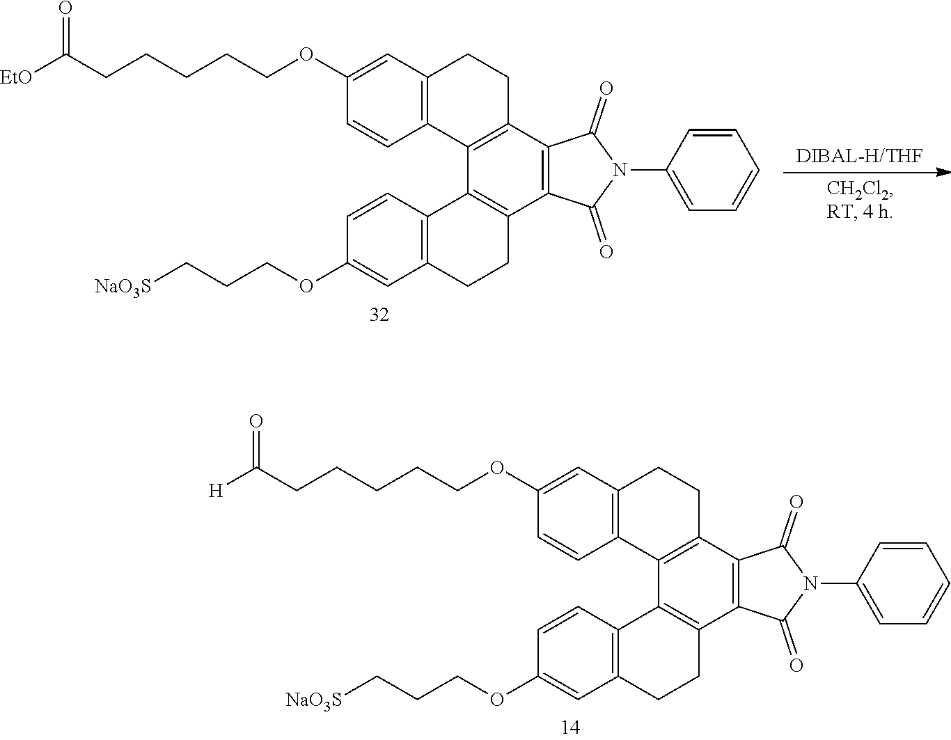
[H]C(CCCCCOC1=CC2=C(C=C1)C1=C(CC2)C2=C(C3=C1C1=C(CC3)C=C(OCCC[NaO3S])C=C1)C(=O)N(C1=CC=CC=C1)C2=O)=O.[EtO]C(CCCCCOC1=CC2=C(C=C1)C1=C(CC2)C2=C(C3=C1C1=C(CC3)C=C(OCCC[NaO3S])C=C1)C(=O)N(C1=CC=CC=C1)C2=O)=O
